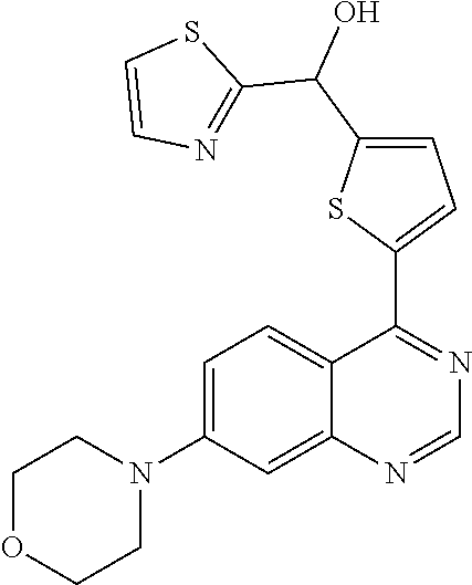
C12=CC(N3CCOCC3)=CC=C1C(C1=CC=C(C(O)C3=NC=CS3)S1)=NC=N2
